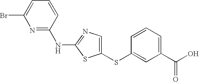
C1(SC2=CC(C(O)=O)=CC=C2)=CN=C(NC2=NC(Br)=CC=C2)S1
